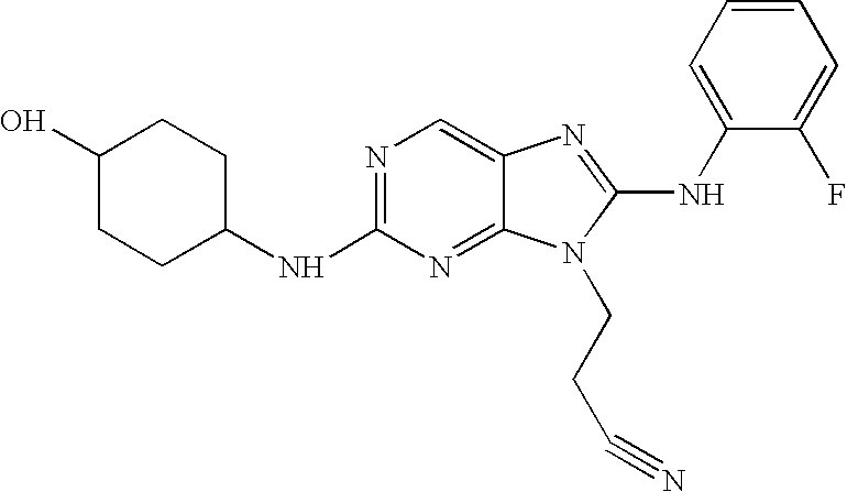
C1(NC2=NC=C3C(=N2)N(CCC#N)C(NC2=CC=CC=C2F)=N3)CCC(O)CC1
